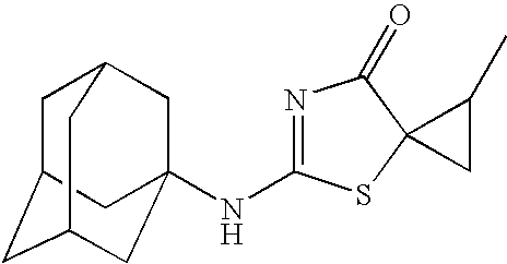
C1C2CC3CC(NC4=NC(=O)C5(S4)CC5C)(CC1C3)C2
